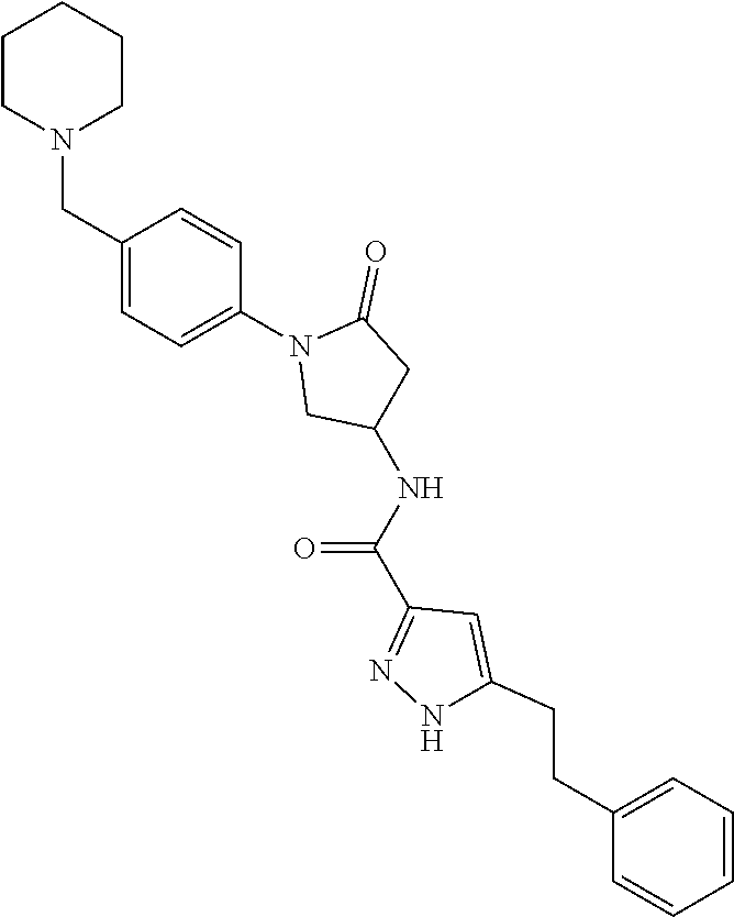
C1(CN2CCCCC2)=CC=C(N2CC(NC(C3=NNC(CCC4=CC=CC=C4)=C3)=O)CC2=O)C=C1
